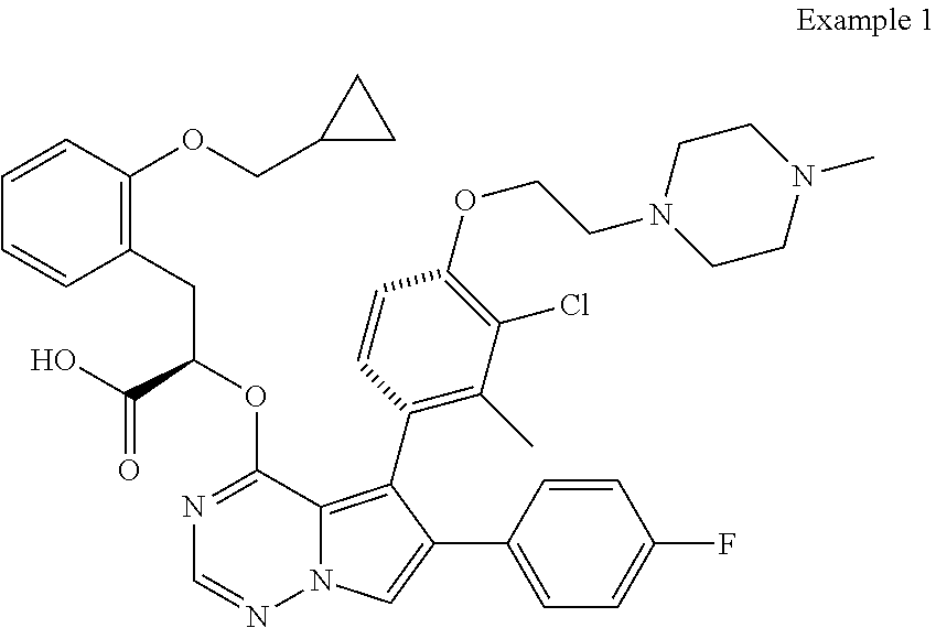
C1=CC(OCC2CC2)=C(CC(OC2=NC=NN3C2=C(C2=C(C)C(Cl)=C(OCCN4CCN(C)CC4)C=C2)C(C2=CC=C(F)C=C2)=C3)C(O)=O)C=C1
